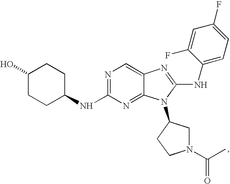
C1CC(NC2=NC=C3C(=N2)N(C2CN(C(C)=O)CC2)C(NC2=CC=C(F)C=C2F)=N3)CCC1O
